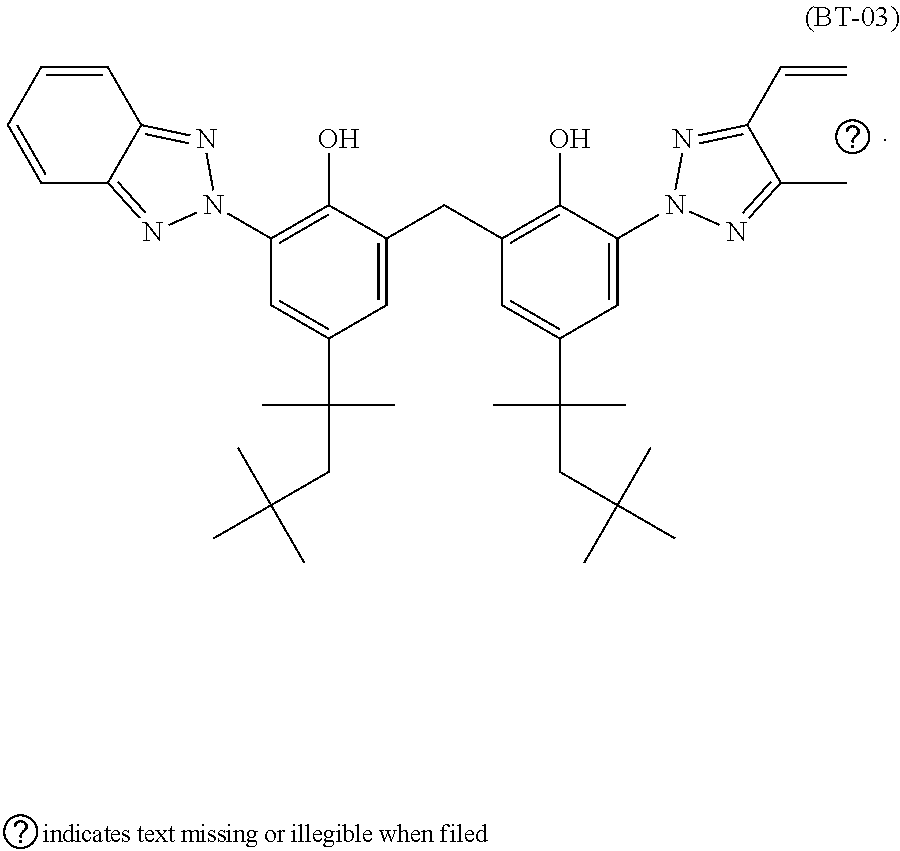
C1(O)=C(N2N=C3C=CC=CC3=N2)C=C(C(CC(C)(C)C)(C)C)C=C1CC1=C(O)C(N2N=C(C=C)C(C)=N2)=CC(C(C)(C)CC(C)(C)C)=C1
